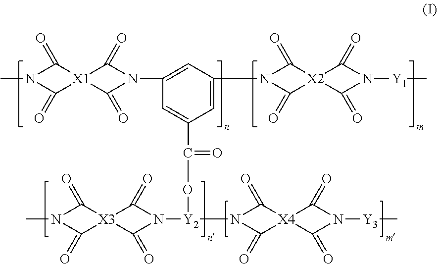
C1=C(N2C(=O)[X2]3(C(=O)N([Y1]C)C3=O)C2=O)C=C(N2C(=O)[X1]3(C2=O)C(=O)N(C)C3=O)C=C1C(O[Y2](N1C(=O)[X4]2(C(=O)N([Y3]C)C2=O)C1=O)N1C(=O)[X3]2(C1=O)C(=O)N(C)C2=O)=O
